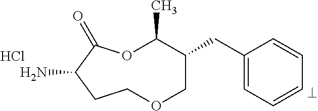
NC1C(=O)OC(C)C(CC2=CC=CC=C2)COCC1.Cl
